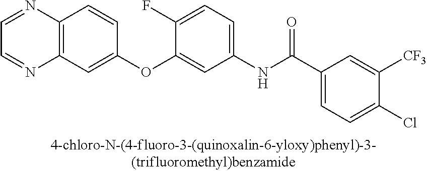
C12=C(C=C(OC3=CC(NC(C4=CC=C(Cl)C([CF3])=C4)=O)=CC=C3F)C=C1)N=CC=N2
